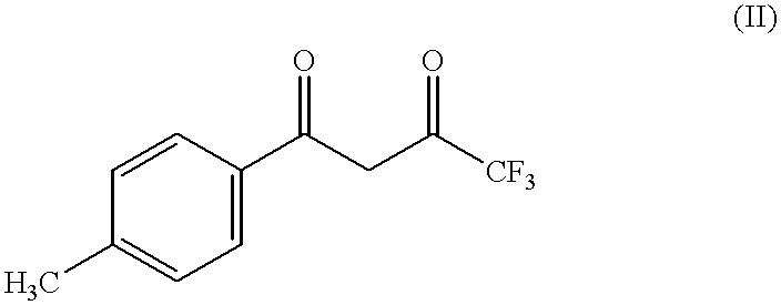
C1=CC(C(CC([CF3])=O)=O)=CC=C1C
